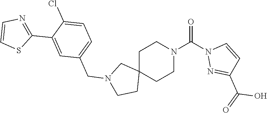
C1C2(CCN(C(N3N=C(C(=O)O)C=C3)=O)C1)CN(CC1=CC=C(Cl)C(C3=NC=CS3)=C1)CC2
